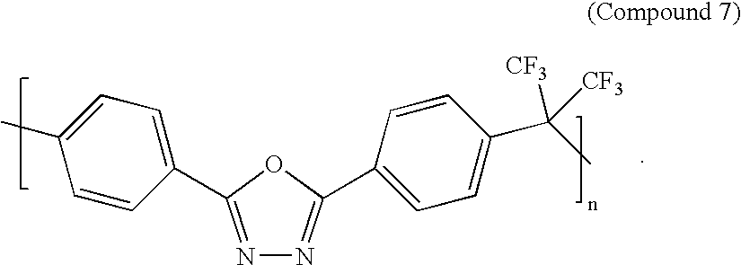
N1=C(C2=CC=C(C)C=C2)OC(C2=CC=C(C(C)([CF3])[CF3])C=C2)=N1
